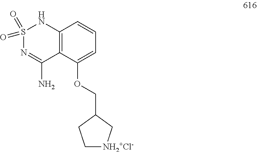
S1(=O)(=O)N=C(N)C2=C(N1)C=CC=C2OCC1CC[NH2+Cl-]C1
